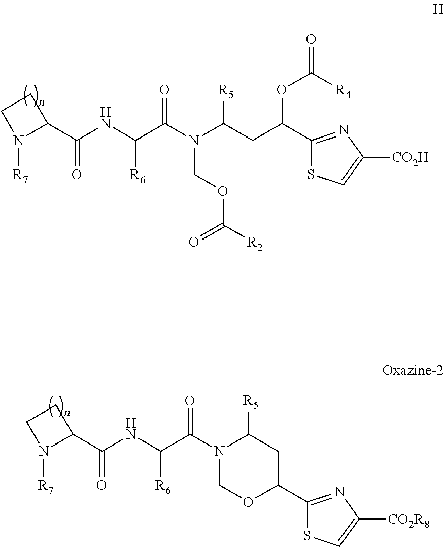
C1CN([R7])C1C(NC(C(N(C(CC(C1=NC([CO2H])=CS1)OC(=O)[R4])[R5])COC([R2])=O)=O)[R6])=O.C1CN([R7])C1C(NC(C(N1C([R5])CC(C2=NC([CO2R8])=CS2)OC1)=O)[R6])=O
